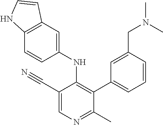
C1(C#N)=CN=C(C)C(C2=CC=CC(CN(C)C)=C2)=C1NC1=CC2=C(C=C1)NC=C2
